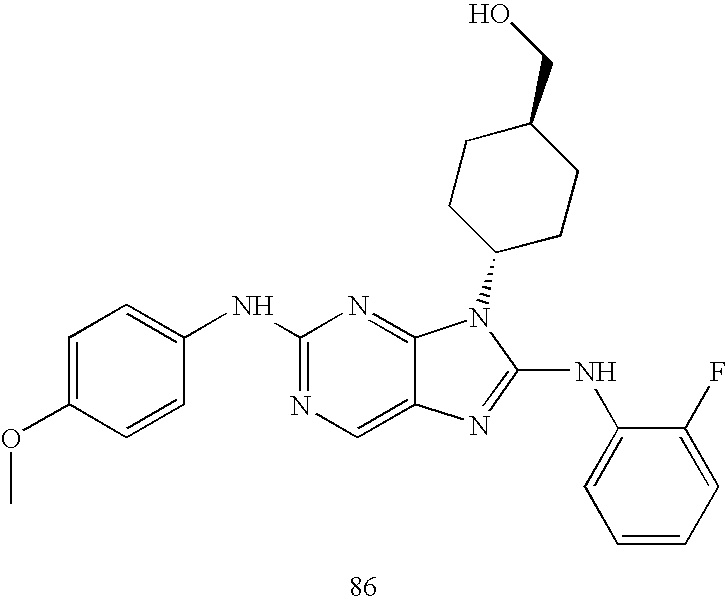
N(C1=NC=C2C(=N1)N(C1CCC(CO)CC1)C(NC1=CC=CC=C1F)=N2)C1=CC=C(OC)C=C1
